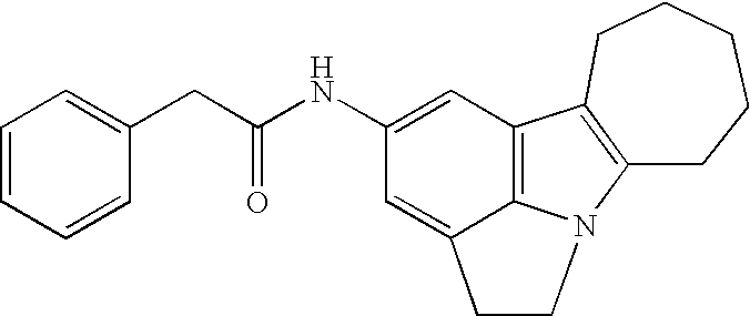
C12=C3C(=CC(NC(CC4=CC=CC=C4)=O)=C1)CCN3C1=C2CCCCC1
